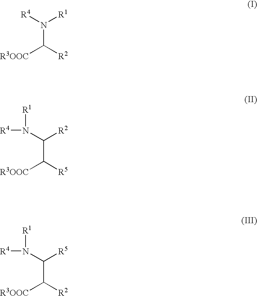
[R4]N([R1])C([R2])[R3OOC].N(C([R2])C([R5])[R3OOC])([R4])[R1].N(C([R5])C([R2])[R3OOC])([R4])[R1]
